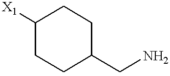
C1([X1])CCC(CN)CC1
